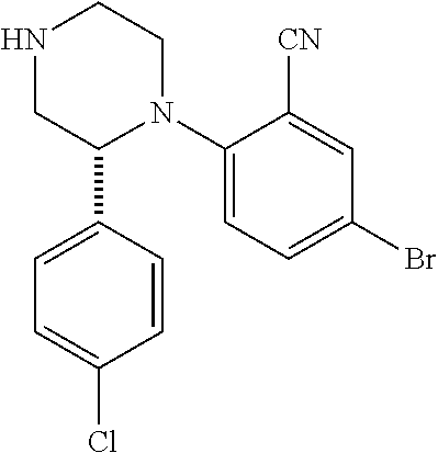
C1(N2CCNCC2C2=CC=C(Cl)C=C2)=CC=C(Br)C=C1[CN]
